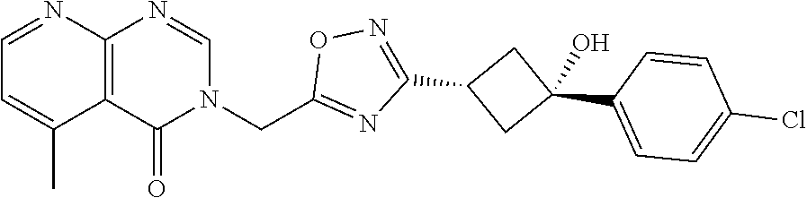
C12=C(C(=O)N(CC3=NC(C4CC(C5=CC=C(Cl)C=C5)(O)C4)=NO3)C=N1)C(C)=CC=N2
